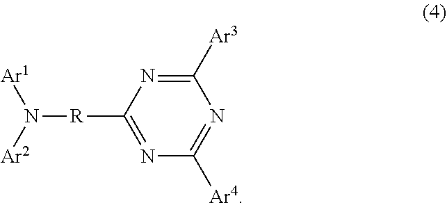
C1([Ar3])=NC([R]N([Ar1])[Ar2])=NC([Ar4])=N1
